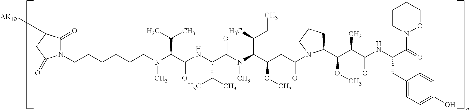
N1(CCCCCCN(C(C(NC(C(N(C(C(CC(=O)N2C(C(C(C(NC(C(=O)N3OCCCC3)CC3=CC=C(O)C=C3)=O)C)OC)CCC2)OC)C(C)CC)C)=O)C(C)C)=O)C(C)C)C)C(=O)C([AK1B])CC1=O
